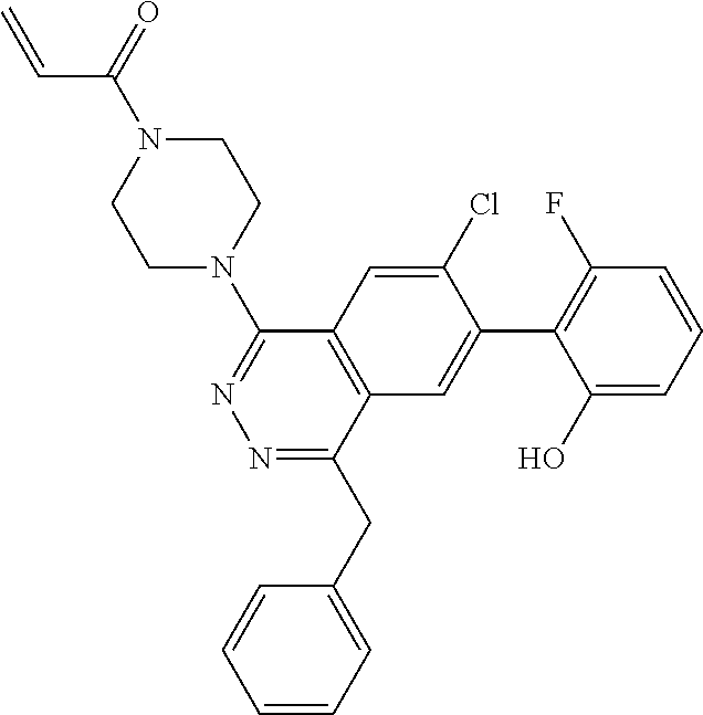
N1(C(=O)C=C)CCN(C2=NN=C(CC3=CC=CC=C3)C3=C2C=C(Cl)C(C2=C(F)C=CC=C2O)=C3)CC1
